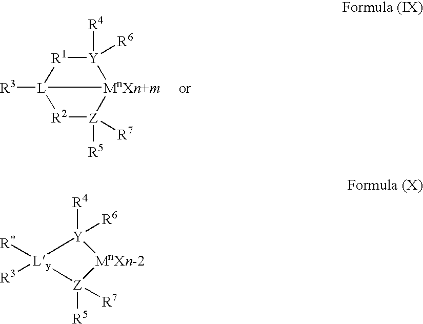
[L]12([R3])[R2][Z]([R5])([R7])[MnXn+m]1[Y]([R4])([R6])[R1]2.[R4][Y]1([R6])[Ly]([R*])([R3])[Z]([R5])([R7])[MnXn-2]1
